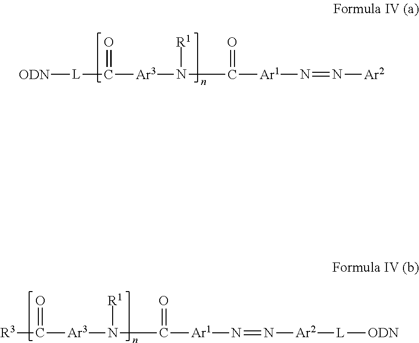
[R3]C([Ar3]N(C([Ar1]N=N[Ar2][L][ODN])=O)[R1])=O.[L](C([Ar3]N(C([Ar1]N=N[Ar2])=O)[R1])=O)[ODN]
